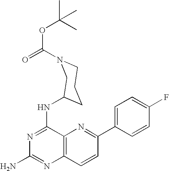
N(C1=NC(N)=NC2=C1N=C(C1=CC=C(F)C=C1)C=C2)C1CCCN(C(=O)OC(C)(C)C)C1
